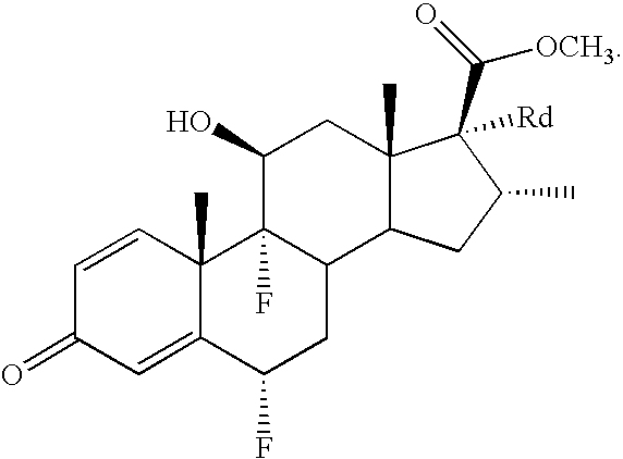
C1=CC2(C)C(=CC1=O)C(F)CC1C2(F)C(O)CC2(C)C1CC(C)C2(C(=O)[OCH3])[Rd]
